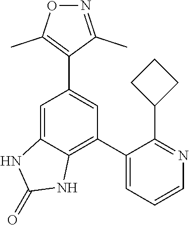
C1(C2=CC=CN=C2C2CCC2)=C2C(=CC(C3=C(C)ON=C3C)=C1)NC(=O)N2
